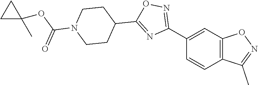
O(C(=O)N1CCC(C2=NC(C3=CC4=C(C=C3)C(C)=NO4)=NO2)CC1)C1(C)CC1
